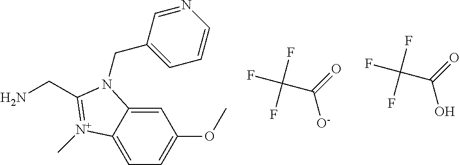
C1=C2C(=CC(OC)=C1)N(CC1=CC=CN=C1)C(CN)=[N+]2C.C([O-])(=O)C(F)(F)F.C(O)(=O)C(F)(F)F
